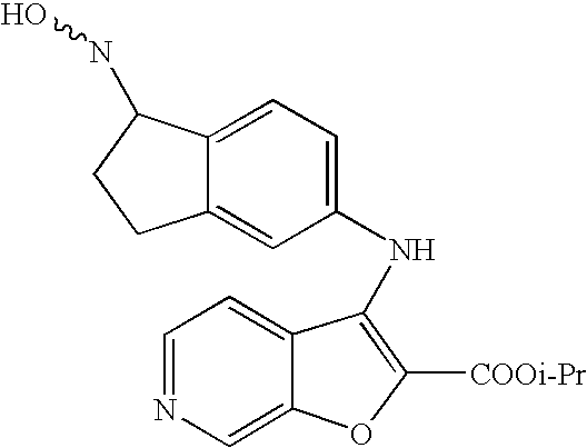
C12=CC(NC3=C([COOi-Pr])OC4=CN=CC=C34)=CC=C1C(NO)CC2
